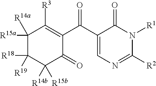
C1(C(=O)C2=CN=C([R2])N([R1])C2=O)=C([R3])C([R15a])([R14a])C([R18])([R19])C([R14b])([R15b])C1=O
